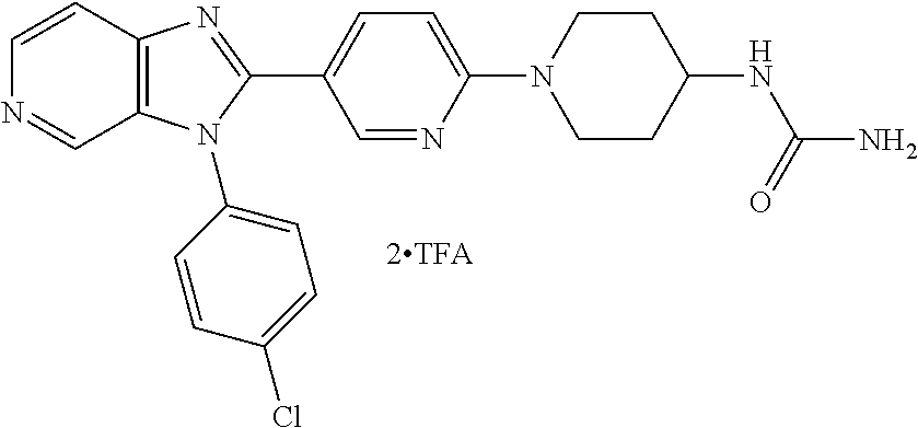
C1=CC2=C(C=N1)N(C1=CC=C(Cl)C=C1)C(C1=CC=C(N3CCC(NC(=O)N)CC3)N=C1)=N2
